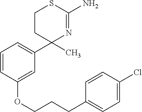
C1CC(C2=CC=CC(OCCCC3=CC=C(Cl)C=C3)=C2)(C)N=C(N)S1
